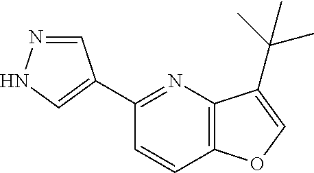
C1(C2=CNN=C2)=NC2=C(C=C1)OC=C2C(C)(C)C
